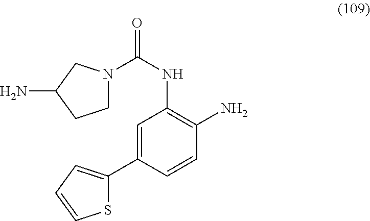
C1=C(C2=CC=CS2)C=CC(N)=C1NC(=O)N1CCC(N)C1
